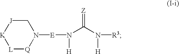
[J]1[K][L][Q]N([E]N(C(N([R3])[H])=[Z])[H])C1
